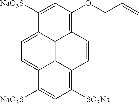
C12C3C4=CC=C1C([NaO3S])=CC([SO3Na])=C2C=CC3=C(OCC=C)C=C4[NaO3S]
